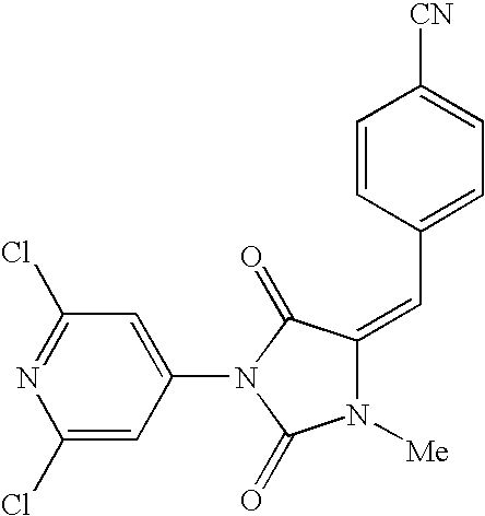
C1(Cl)=NC(Cl)=CC(N2C(=O)N([Me])C(=CC3=CC=C([CN])C=C3)C2=O)=C1
